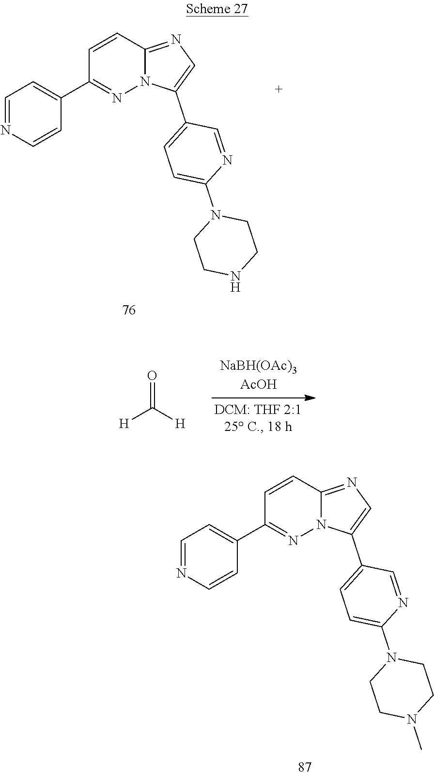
C1=CC2=NC=C(C3=CC=C(N4CCNCC4)N=C3)N2N=C1C1=CC=NC=C1.O=C([H])[H].C1=CC2=NC=C(C3=CC=C(N4CCN(C)CC4)N=C3)N2N=C1C1=CC=NC=C1
